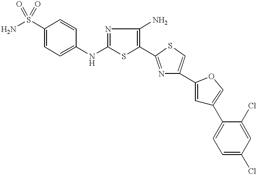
NS(C1=CC=C(NC2=NC(N)=C(C3=NC(C4=CC(C5=CC=C(Cl)C=C5Cl)=CO4)=CS3)S2)C=C1)(=O)=O
